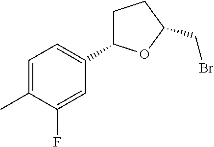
C1=C(C)C(F)=CC(C2CCC(CBr)O2)=C1
